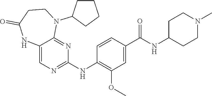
C12=CN=C(NC3=C(OC)C=C(C(NC4CCN(C)CC4)=O)C=C3)N=C1N(C1CCCC1)CCC(=O)N2
